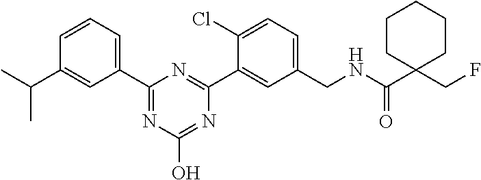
C1(CNC(C2(CF)CCCCC2)=O)=CC=C(Cl)C(C2=NC(C3=CC=CC(C(C)C)=C3)=NC(O)=N2)=C1
